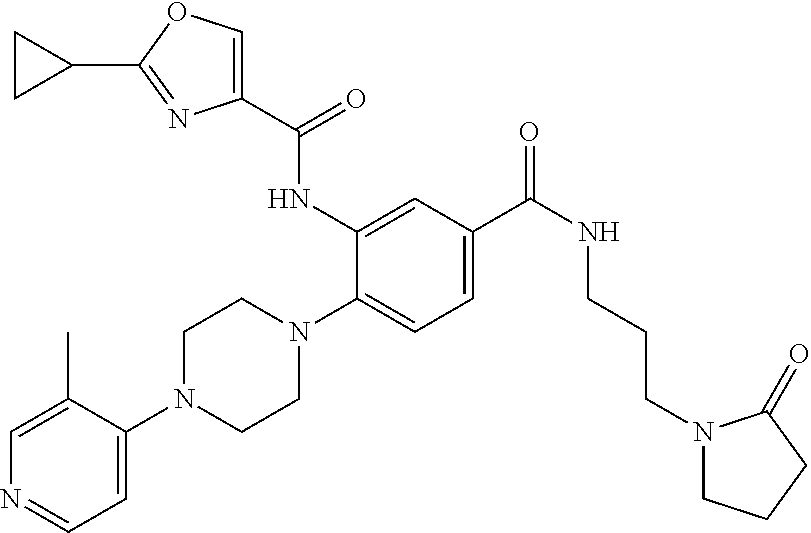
C1=C(C)C(N2CCN(C3=CC=C(C(NCCCN4CCCC4=O)=O)C=C3NC(C3=COC(C4CC4)=N3)=O)CC2)=CC=N1
